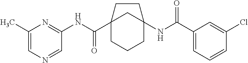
C12(C(NC3=NC(C)=CN=C3)=O)CCCC(NC(C3=CC=CC(Cl)=C3)=O)(C1)CC2
